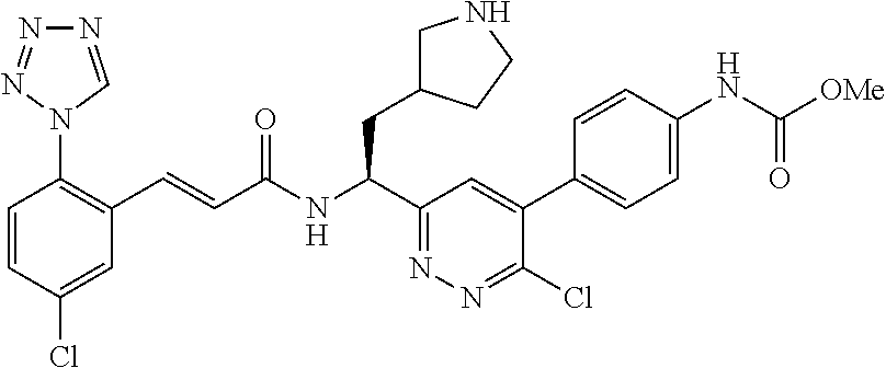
N1=CN(C2=C(C=CC(NC(C3=NN=C(Cl)C(C4=CC=C(NC([OMe])=O)C=C4)=C3)CC3CNCC3)=O)C=C(Cl)C=C2)N=N1
